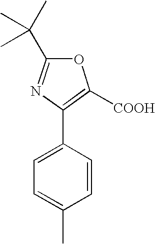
C1=C(C2=C([COOH])OC(C(C)(C)C)=N2)C=CC(C)=C1
